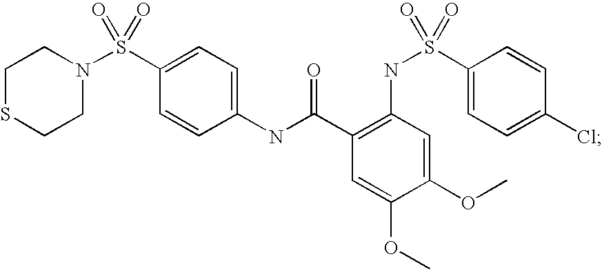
C1SCCN(S(C2=CC=C(NC(C3=C(NS(C4=CC=C(Cl)C=C4)(=O)=O)C=C(OC)C(OC)=C3)=O)C=C2)(=O)=O)C1
